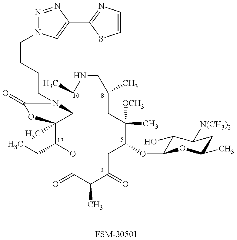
[FSM-30501].C1(CC)C2(C)C(N(CCCCN3N=NC(C4=NC=CS4)=C3)C(=O)O2)C(C)NCC(C)CC([OCH3])(C)C(OC2C(O)C([N(CH3)2])CC(C)O2)CC(=O)C(C)C(=O)O1
